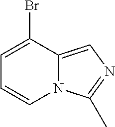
C12=CN=C(C)N1C=CC=C2Br
